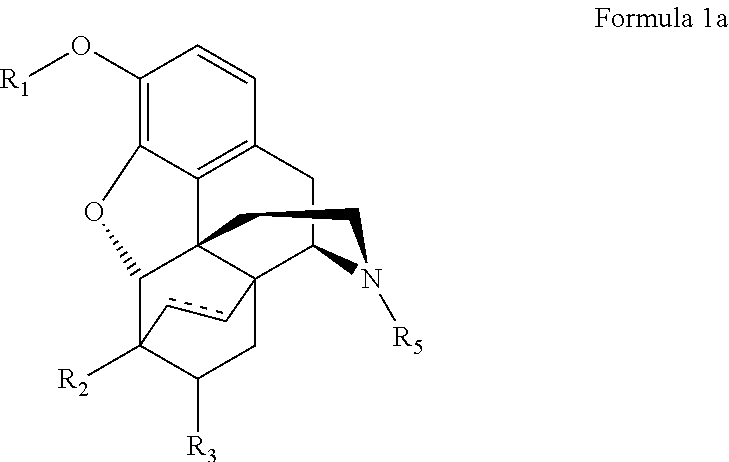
C12=C3CC4C56CC([R3])C([R2])(C(OC1=C(O[R1])C=C3)C25CCN4[R5])cc6
